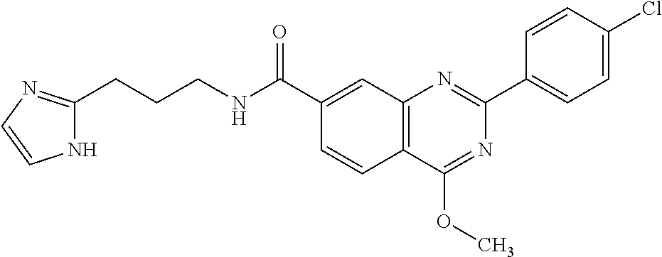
C1(C(NCCCC2=NC=CN2)=O)=CC2=C(C=C1)C(OC)=NC(C1=CC=C(Cl)C=C1)=N2
